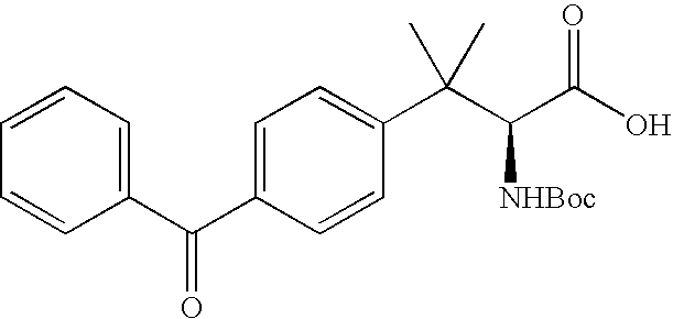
C1=CC=CC(C(C2=CC=C(C(C(C(O)=O)[NHBoc])(C)C)C=C2)=O)=C1
